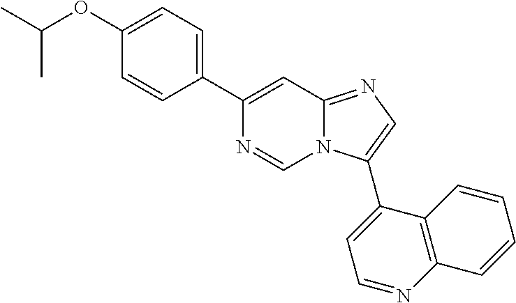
C(C)(OC1=CC=C(C2=CC3=NC=C(C4=CC=NC5=C4C=CC=C5)N3C=N2)C=C1)C
